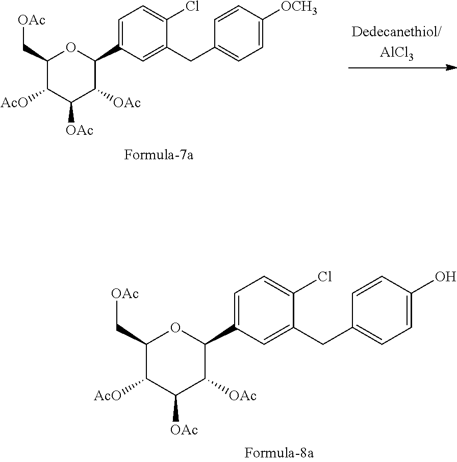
C1(CC2=CC=C(O)C=C2)=CC(C2OC(C[OAc])C([AcO])C([OAc])C2[OAc])=CC=C1Cl.C1(CC2=CC=C([OCH3])C=C2)=CC(C2OC(C[OAc])C([AcO])C([OAc])C2[OAc])=CC=C1Cl
